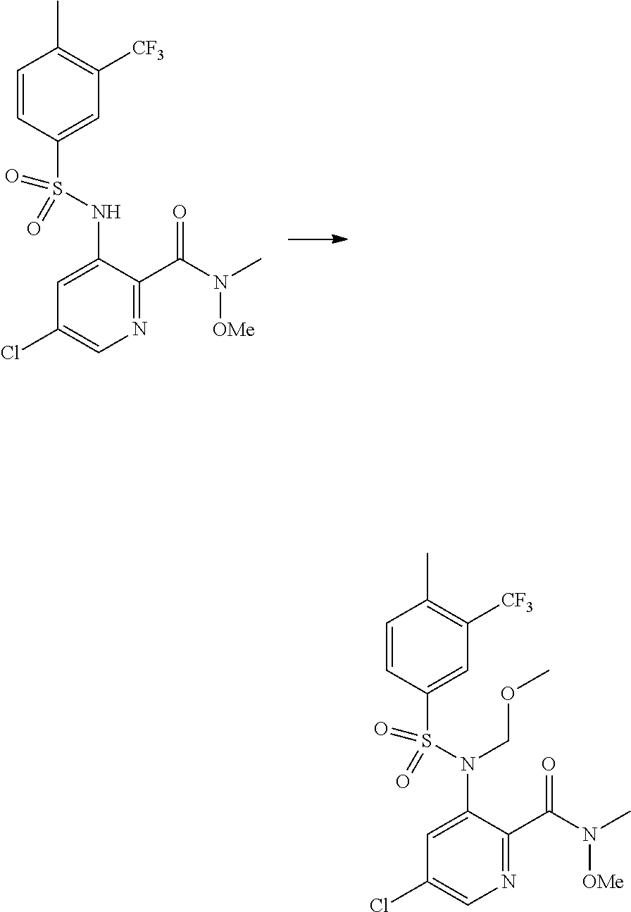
C1=CC(S(NC2=CC(Cl)=CN=C2C(N([OMe])C)=O)(=O)=O)=CC([CF3])=C1C.C1=CC(S(N(C2=CC(Cl)=CN=C2C(N(C)[OMe])=O)COC)(=O)=O)=CC([CF3])=C1C
